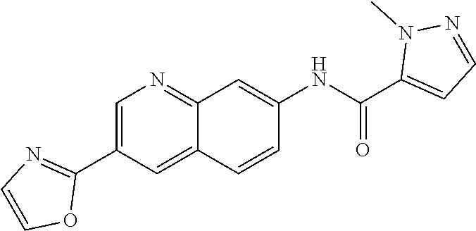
C1=C(NC(C2=CC=NN2C)=O)C=CC2=CC(C3=NC=CO3)=CN=C12
